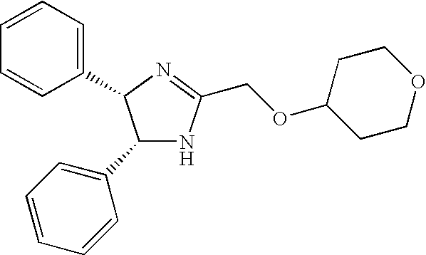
C1(C2=CC=CC=C2)NC(COC2CCOCC2)=NC1C1=CC=CC=C1
